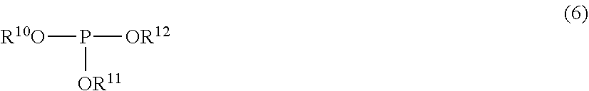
[R10O]P([OR12])[OR11]
